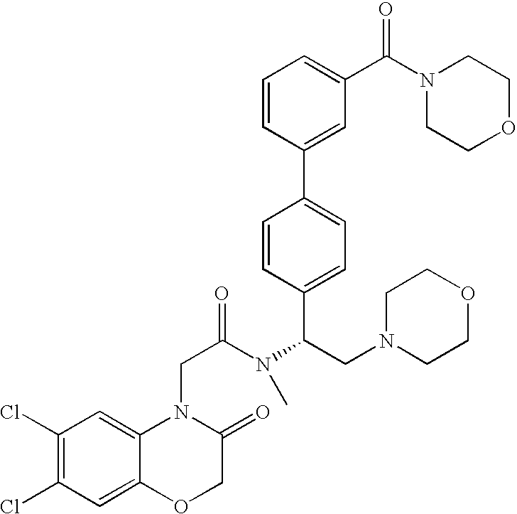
C1=CC(C2=CC=C(C(CN3CCOCC3)N(C(CN3C4=CC(Cl)=C(Cl)C=C4OCC3=O)=O)C)C=C2)=CC(C(N2CCOCC2)=O)=C1
